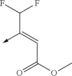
C(C(OC)=O)=C(C(F)F)->C
